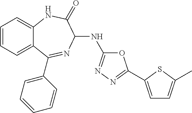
C1=CC=C2C(=C1)NC(=O)C(NC1=NN=C(C3=CC=C(C)S3)O1)N=C2C1=CC=CC=C1
